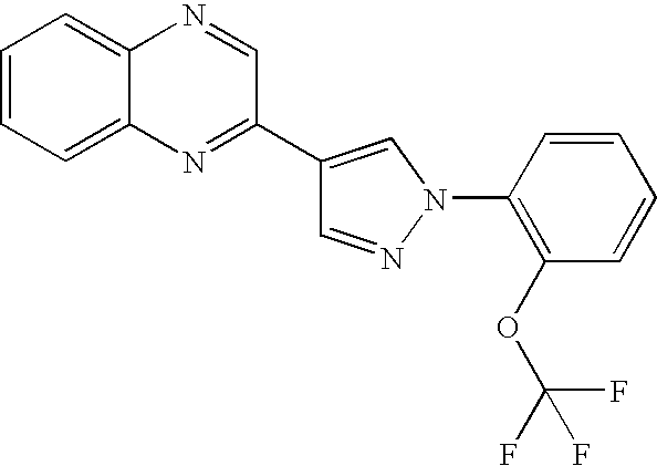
C1=NN(C2=C(OC(F)(F)F)C=CC=C2)C=C1C1=NC2=CC=CC=C2N=C1
